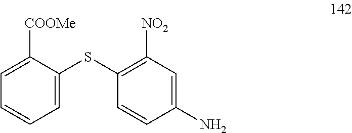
C1=C([COOMe])C(SC2=C([NO2])C=C(N)C=C2)=CC=C1
